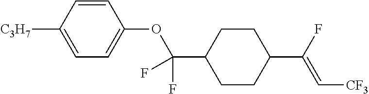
C1CC(C(F)=C[CF3])CCC1C(OC1=CC=C([C3H7])C=C1)(F)F
